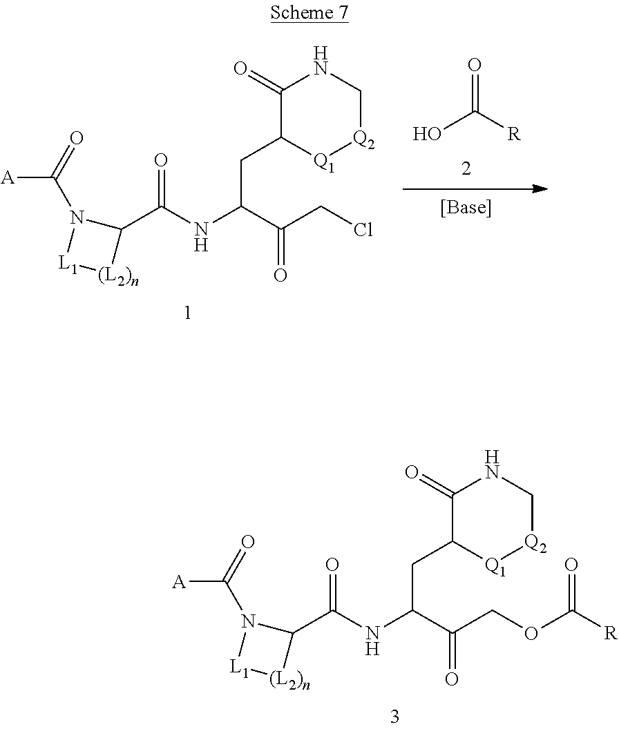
O=C([R])O.C1(=O)C(CC(NC(C2N(C(=O)[A])[L1][(L2)n]2)=O)C(CCl)=O)[Q1][Q2]CN1.C1(=O)C(CC(NC(C2N(C(=O)[A])[L1][(L2)n]2)=O)C(COC(=O)[R])=O)[Q1][Q2]CN1
